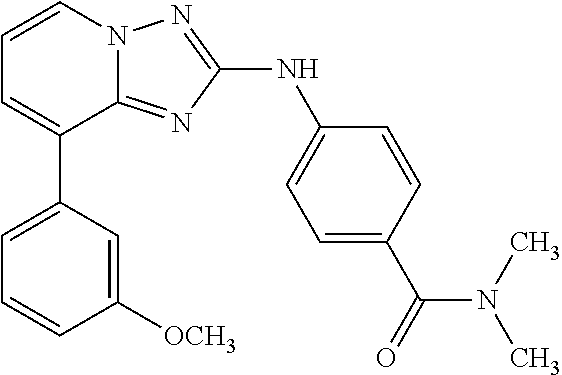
C1=CN2C(=NC(NC3=CC=C(C(=O)N(C)C)C=C3)=N2)C(C2=CC=CC([OCH3])=C2)=C1
